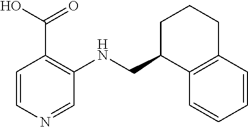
C1=CN=CC(NCC2C3=C(CCC2)C=CC=C3)=C1C(O)=O
